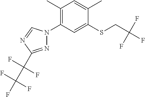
C1(C)=CC(C)=C(N2N=C(C(C(F)(F)F)(F)F)N=C2)C=C1SCC(F)(F)F
